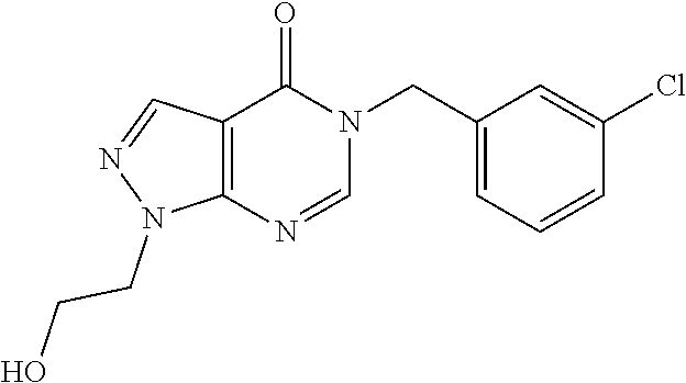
C12=C(C=NN1CCO)C(=O)N(CC1=CC=CC(Cl)=C1)C=N2
